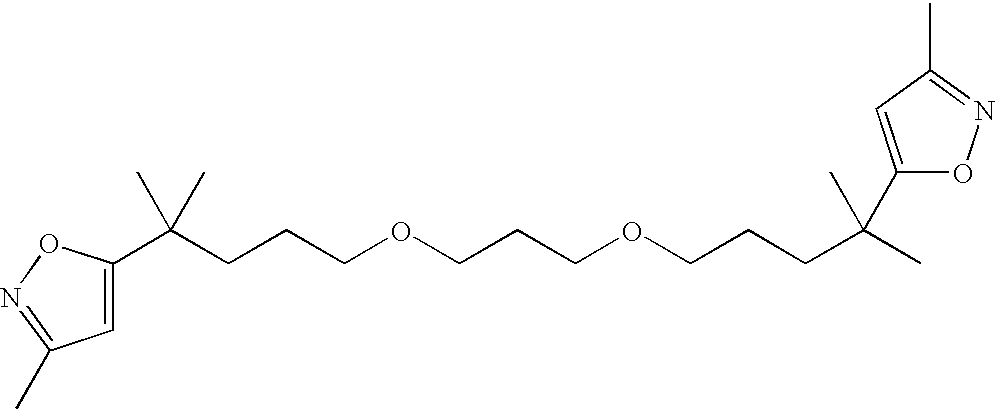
C1=C(C(CCCOCCCOCCCC(C)(C)C2=CC(C)=NO2)(C)C)ON=C1C
